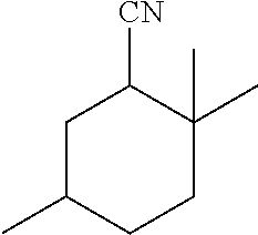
C1C(C)CCC(C)(C)C1[CN]
